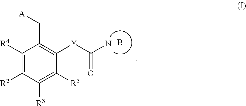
B.C1([R4])=C([R2])C([R3])=C([R5])C([Y]C(N)=O)=C1C[A]
